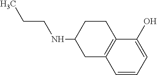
C1=CC=C(O)C2=C1CC(NCCC)CC2
